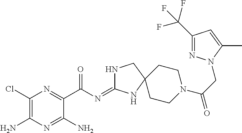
C1(Cl)=C(N)N=C(N)C(C(N=C2NCC3(N2)CCN(C(CN2N=C(C(F)(F)F)C=C2C)=O)CC3)=O)=N1
